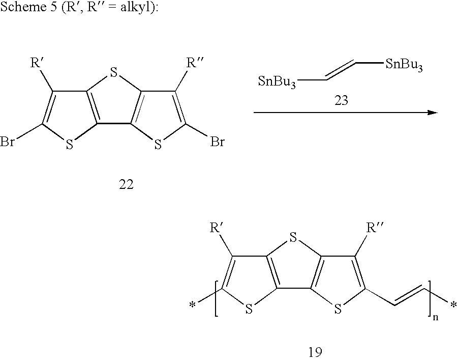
C1([R])=C(Br)SC2=C1SC1=C2SC(Br)=C1[R].C([SnBu3])=C[SnBu3].C1([R])=C(C=C*)SC2=C1SC1=C2SC(*)=C1[R]
